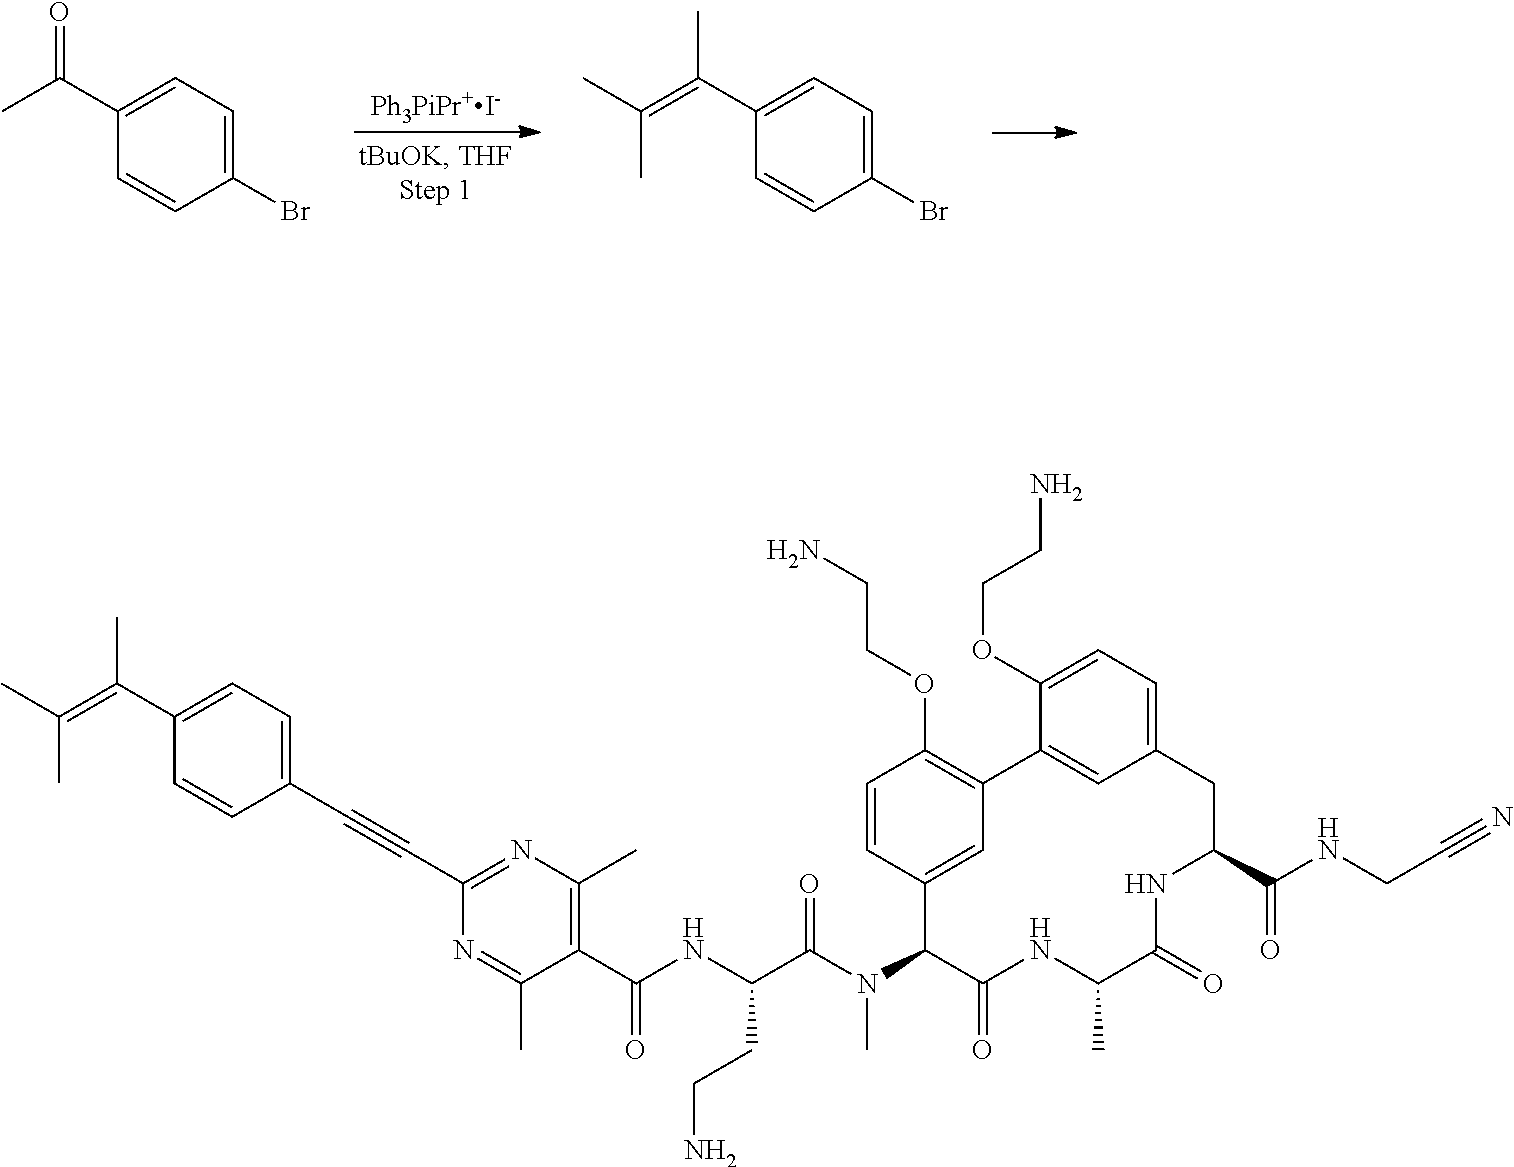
C1(C(C)=O)=CC=C(Br)C=C1.C1(C(=C(C)C)C)=CC=C(Br)C=C1.C1(C(NC(C(N(C2C(=O)NC(C)C(=O)NC(C(NCC#N)=O)CC3=CC=C(OCCN)C(=C3)C3=C(OCCN)C=CC2=C3)C)=O)CCN)=O)=C(C)N=C(C#CC2=CC=C(C(=C(C)C)C)C=C2)N=C1C
